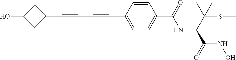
C1(C#CC#CC2=CC=C(C(=O)NC(C(SC)(C)C)C(=O)NO)C=C2)CC(O)C1
